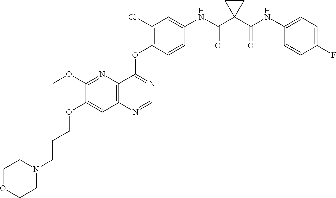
C12=C(N=CN=C1OC1=C(Cl)C=C(NC(C3(C(NC4=CC=C(F)C=C4)=O)CC3)=O)C=C1)C=C(OCCCN1CCOCC1)C(OC)=N2
